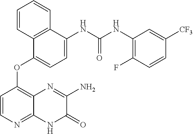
C1=CC2=C(C=C1)C(NC(NC1=C(F)C=CC([CF3])=C1)=O)=CC=C2OC1=C2C(=NC=C1)NC(=O)C(N)=N2
